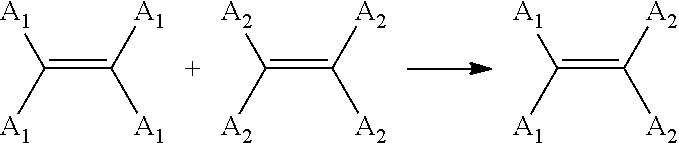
C(=C([A1])[A1])([A1])[A1].C(=C([A2])[A2])([A2])[A2].C(=C([A2])[A2])([A1])[A1]
